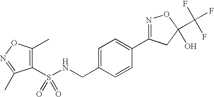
C1(S(NCC2=CC=C(C3=NOC(C(F)(F)F)(O)C3)C=C2)(=O)=O)=C(C)ON=C1C
